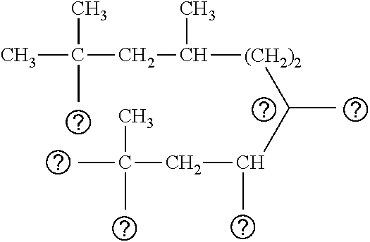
CC(C)(C)CC(C)[(CH2)2]C(C(C)CC(C)(C)C)C
